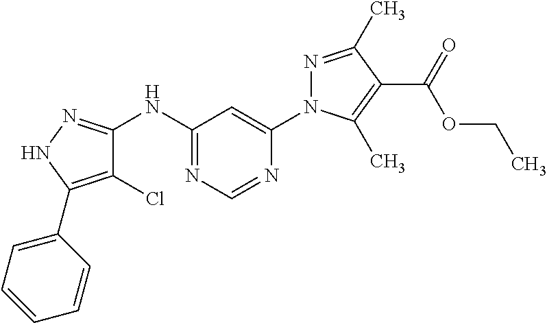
C1(NC2=NNC(C3=CC=CC=C3)=C2Cl)=NC=NC(N2N=C(C)C(C(OCC)=O)=C2C)=C1
